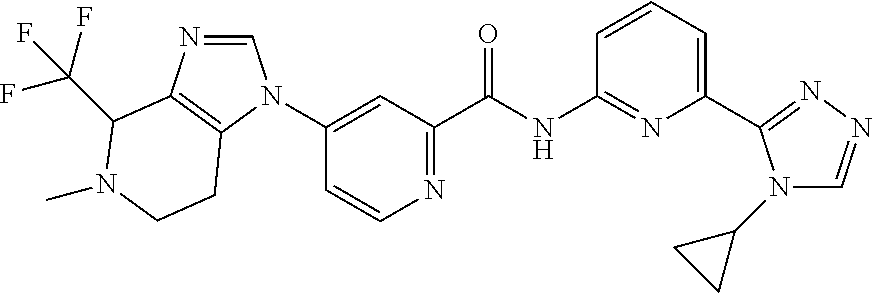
C1=CN=C(C(NC2=NC(C3=NN=CN3C3CC3)=CC=C2)=O)C=C1N1C=NC2=C1CCN(C)C2C(F)(F)F
